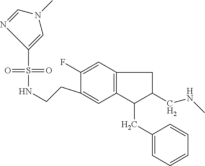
C12=C(C=C(F)C(CCNS(=O)(=O)C3=CN(C)C=N3)=C1)CC(CNC)C2CC1=CC=CC=C1
